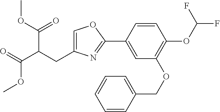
C1=C(CC(C(=O)OC)C(=O)OC)N=C(C2=CC(OCC3=CC=CC=C3)=C(OC(F)F)C=C2)O1
